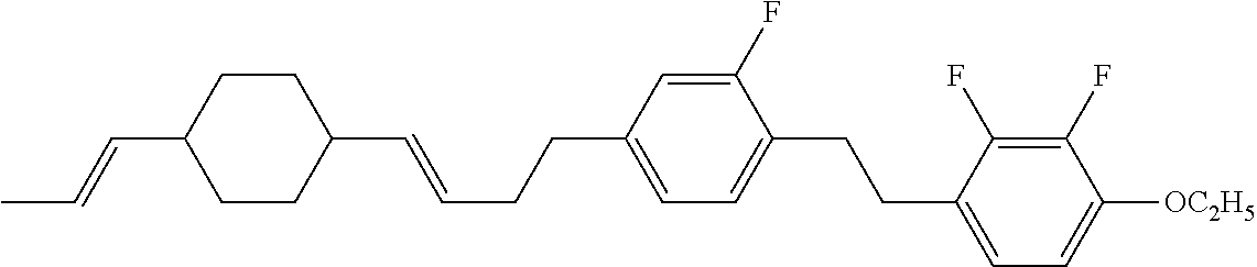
C(CC=CC1CCC(C=CC)CC1)C1=CC=C(CCC2=CC=C([OC2H5])C(F)=C2F)C(F)=C1
